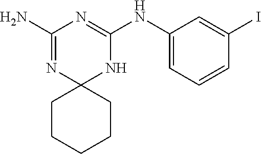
C1(N)=NC2(NC(NC3=CC=CC(I)=C3)=N1)CCCCC2
